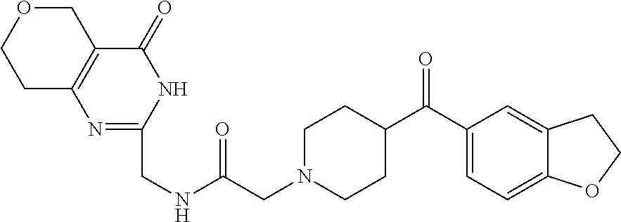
C1(C(C2CCN(CC(NCC3=NC4=C(C(=O)N3)COCC4)=O)CC2)=O)=CC=C2C(=C1)CCO2
